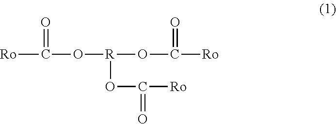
[Ro]C(=O)O[R](OC([Ro])=O)OC(=O)[Ro]
